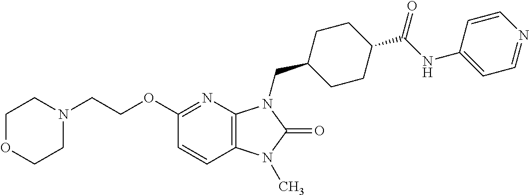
C1(OCCN2CCOCC2)=NC2=C(C=C1)N(C)C(=O)N2CC1CCC(C(NC2=CC=NC=C2)=O)CC1
